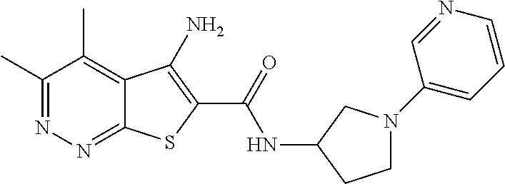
C1(C)=NN=C2C(=C1C)C(N)=C(C(=O)NC1CCN(C3=CC=CN=C3)C1)S2
